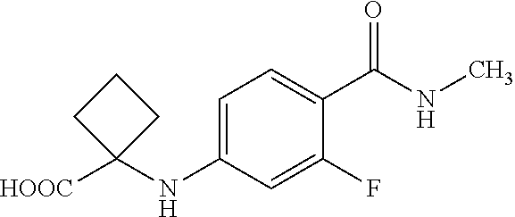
C1=C(NC2([HOOC])CCC2)C=C(F)C(C(=O)NC)=C1
